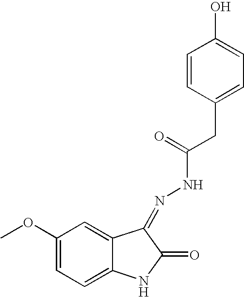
C1(OC)=CC=C2C(=C1)C(=NNC(CC1=CC=C(O)C=C1)=O)C(=O)N2
